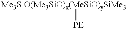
[Me3SiO(Me3SiO)x(MeSiO)ySiMe3][PE]
